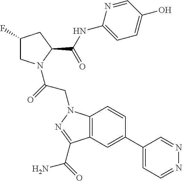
C12=C(C=C(C3=CC=NN=C3)C=C1)C(C(N)=O)=NN2CC(N1CC(F)CC1C(=O)NC1=CC=C(O)C=N1)=O
